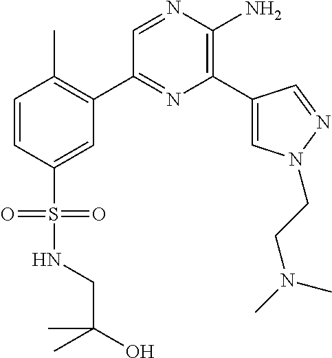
C1(C2=C(C)C=CC(S(=O)(=O)NCC(O)(C)C)=C2)=NC(C2=CN(CCN(C)C)N=C2)=C(N)N=C1
